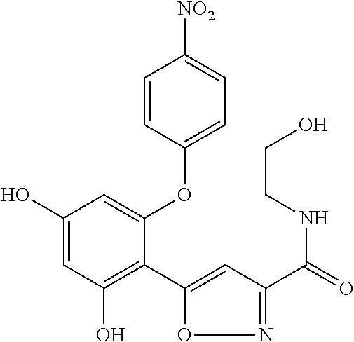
C1(O)=CC(O)=C(C2=CC(C(=O)NCCO)=NO2)C(OC2=CC=C([NO2])C=C2)=C1
